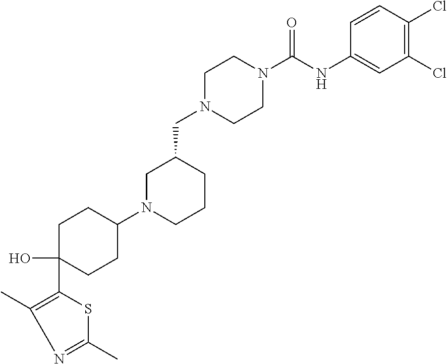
C1N(CC2CN(C3CCC(O)(C4=C(C)N=C(C)S4)CC3)CCC2)CCN(C(NC2=CC(Cl)=C(Cl)C=C2)=O)C1
